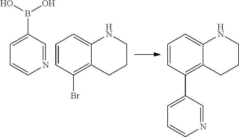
C1=CC(Br)=C2C(=C1)NCCC2.C1=CC(C2=CC=CN=C2)=C2C(=C1)NCCC2.C1=C(B(O)O)C=NC=C1
